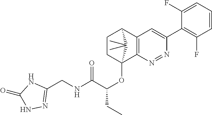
C1CC2(OC(C(NCC3=NNC(=O)N3)=O)CC)C3=C(C1C2(C)C)C=C(C1=C(F)C=CC=C1F)N=N3
